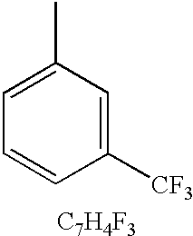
C1(C)=CC=CC([CF3])=C1.[C7H4F3]
